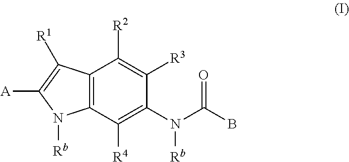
C12=C(C([R4])=C(N(C(=O)B)[Rb])C([R3])=C1[R2])N([Rb])C([A])=C2[R1]
